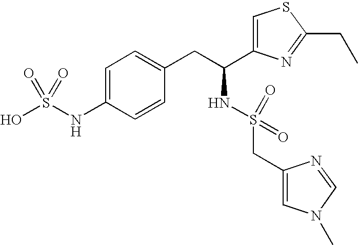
C1=C(NS(O)(=O)=O)C=CC(CC(NS(CC2=CN(C)C=N2)(=O)=O)C2=CSC(CC)=N2)=C1
